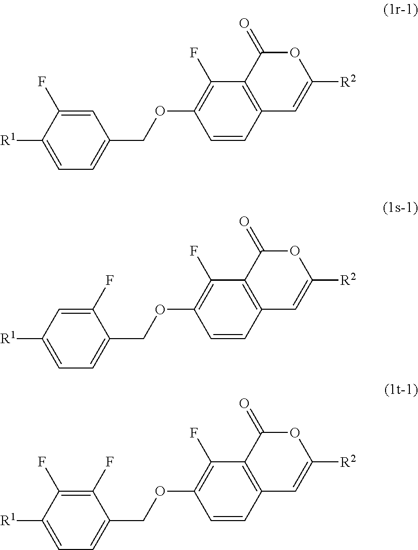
C1=CC2=C(C(F)=C1OCC1=CC=C([R1])C=C1F)C(=O)OC([R2])=C2.C1=CC2=C(C(F)=C1OCC1=CC=C([R1])C(F)=C1F)C(=O)OC([R2])=C2.C1=CC2=C(C(F)=C1OCC1=CC=C([R1])C(F)=C1)C(=O)OC([R2])=C2
